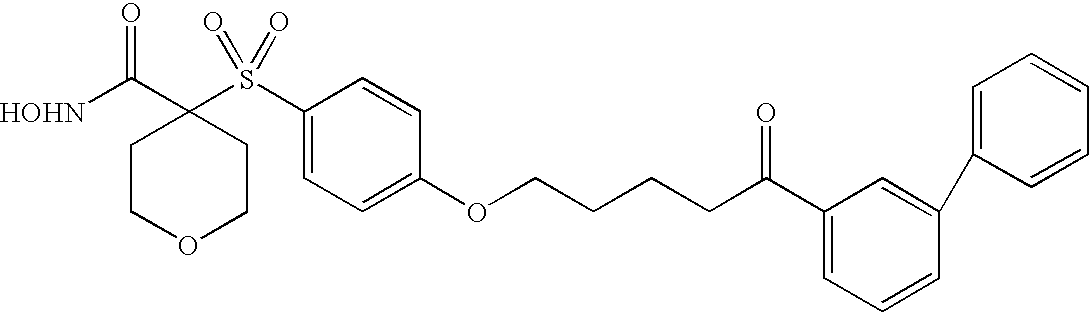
[HOHN]C(C1(S(C2=CC=C(OCCCCC(C3=CC=CC(C4=CC=CC=C4)=C3)=O)C=C2)(=O)=O)CCOCC1)=O
